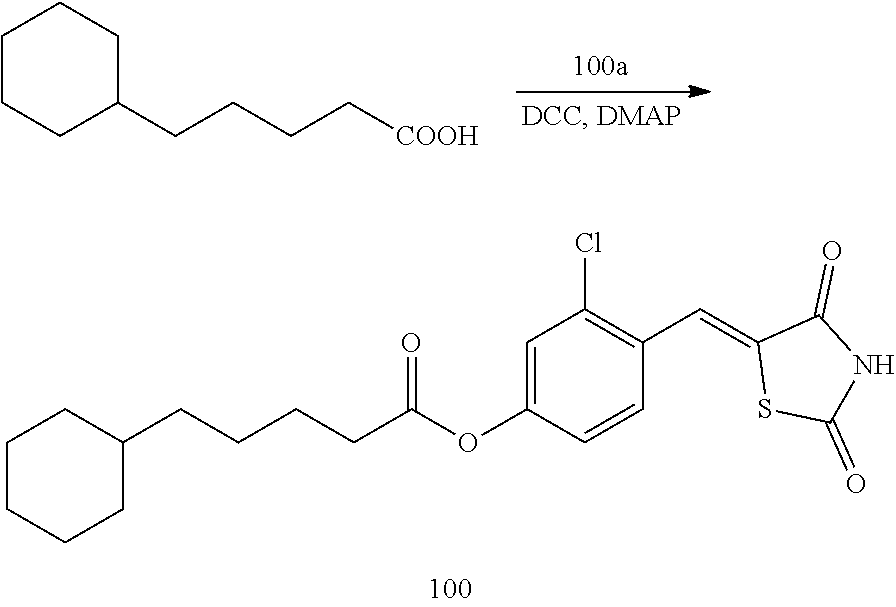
[COOH]CCCCC1CCCCC1.C(C(OC1=CC(Cl)=C(C=C2SC(=O)NC2=O)C=C1)=O)CCCC1CCCCC1
